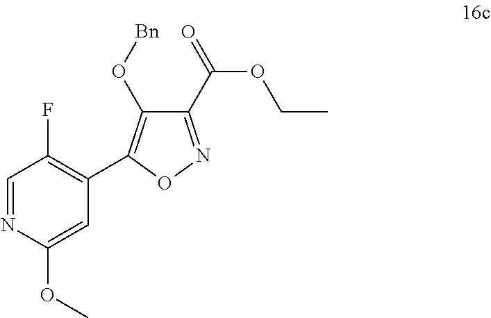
C1=NC(OC)=CC(C2=C(O[Bn])C(C(OCC)=O)=NO2)=C1F
